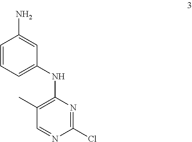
C1(C)=C(NC2=CC=CC(N)=C2)N=C(Cl)N=C1
